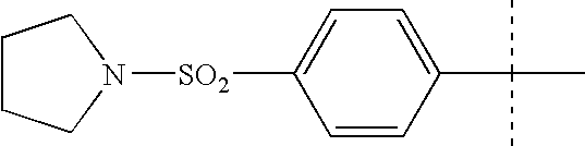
C1=C(C(C)(C)C)C=CC([SO2]N2CCCC2)=C1
